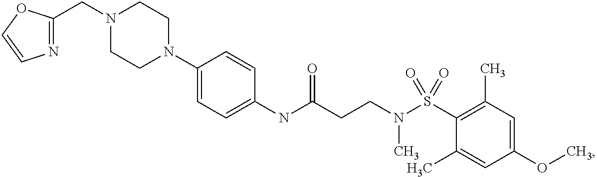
C1(N2CCN(CC3=NC=CO3)CC2)=CC=C(NC(CCN(S(C2=C(C)C=C(OC)C=C2C)(=O)=O)C)=O)C=C1
